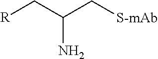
[R]CC(C[S-mAb])N
